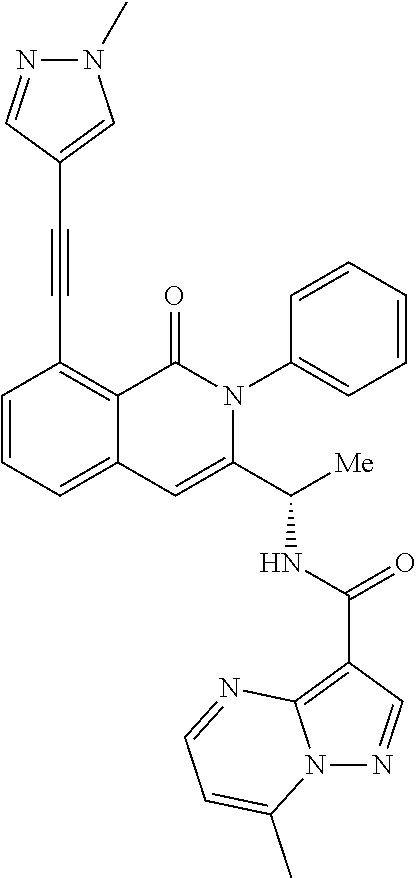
C1=CC=C2C(=C1C#CC1=CN(C)N=C1)C(=O)N(C1=CC=CC=C1)C(C([Me])NC(C1=C3N(N=C1)C(C)=CC=N3)=O)=C2
